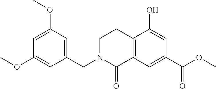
C1N(CC2=CC(OC)=CC(OC)=C2)C(=O)C2=C(C1)C(O)=CC(C(OC)=O)=C2
